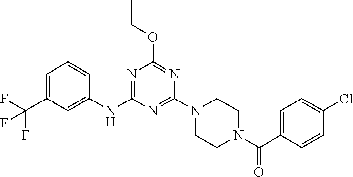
C1=C(C(F)(F)F)C=C(NC2=NC(OCC)=NC(N3CCN(C(=O)C4=CC=C(Cl)C=C4)CC3)=N2)C=C1
